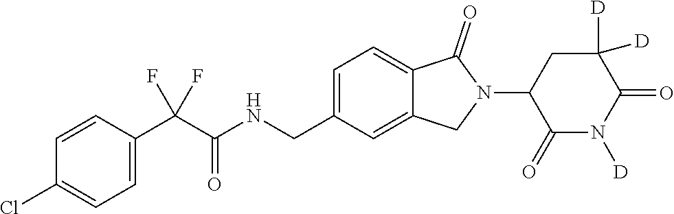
C1=CC(C(C(NCC2=CC=C3C(=C2)CN(C2C(=O)N([D])C(=O)C([D])([D])C2)C3=O)=O)(F)F)=CC=C1Cl
